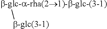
[b-glc(3-1)][b-glc-a-rha(21)-b-glc-(3-1)]
